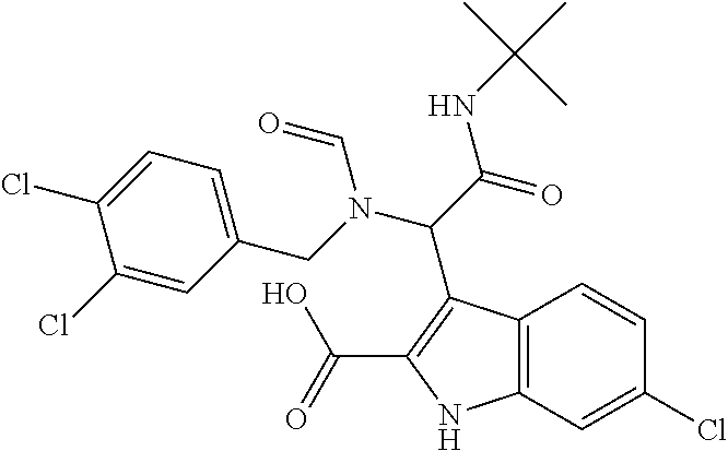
C12=C(C=C(Cl)C=C1)NC(C(=O)O)=C2C(C(=O)NC(C)(C)C)N(CC1=CC=C(Cl)C(Cl)=C1)C=O
